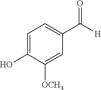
C1=C(O)C([OCH3])=CC(C([H])=O)=C1
